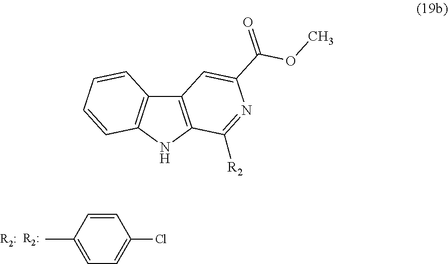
C12=C(NC3=C1C=CC=C3)C([R2])=NC(C(=O)OC)=C2.C1=CC(C)=CC=C1Cl
